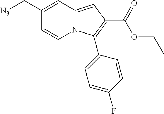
N12C(=CC(C(=O)OCC)=C1C1=CC=C(F)C=C1)C=C(C[N3])C=C2
